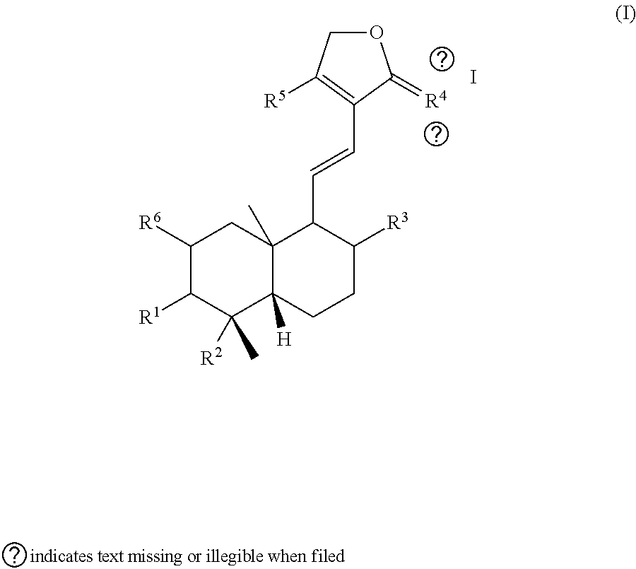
C1([R6])C([R1])C(C)([R2])C2([H])C(C)(C1)C(C=CC1=C([R5])COC1=[R4])C([R3])CC2.I
